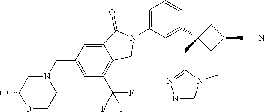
C1(C2(CC3=NN=CN3C)CC(C#N)C2)=CC(N2C(=O)C3=CC(CN4CC(C)OCC4)=CC(C(F)(F)F)=C3C2)=CC=C1
